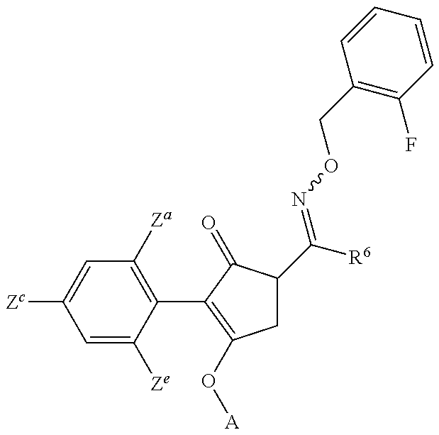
C1=C([Ze])C(C2=C(O[A])CC(C([R6])=NOCC3=C(F)C=CC=C3)C2=O)=C([Za])C=C1[Zc]
